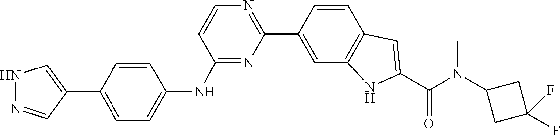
N(C(C1=CC2=C(N1)C=C(C1=NC=CC(NC3=CC=C(C4=CNN=C4)C=C3)=N1)C=C2)=O)(C1CC(F)(F)C1)C
